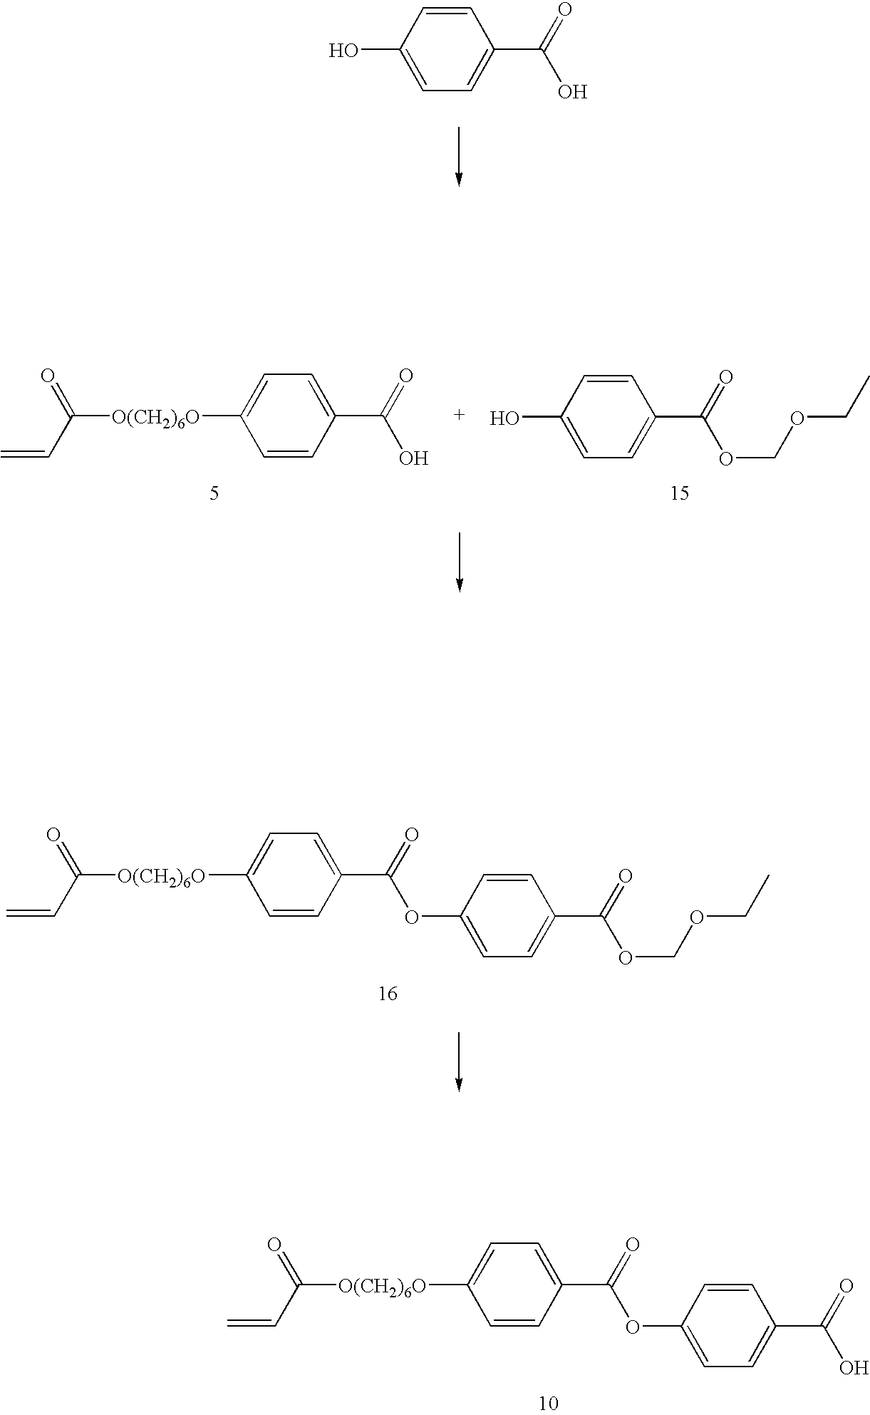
C1=CC(O)=CC=C1C(=O)O.C=CC([O(CH2)6O]C1=CC=C(C(=O)O)C=C1)=O.C1=CC(O)=CC=C1C(=O)OCOCC.C=CC([O(CH2)6O]C1=CC=C(C(=O)OC2=CC=C(C(=O)OCOCC)C=C2)C=C1)=O.C=CC([O(CH2)6O]C1=CC=C(C(=O)OC2=CC=C(C(=O)O)C=C2)C=C1)=O
